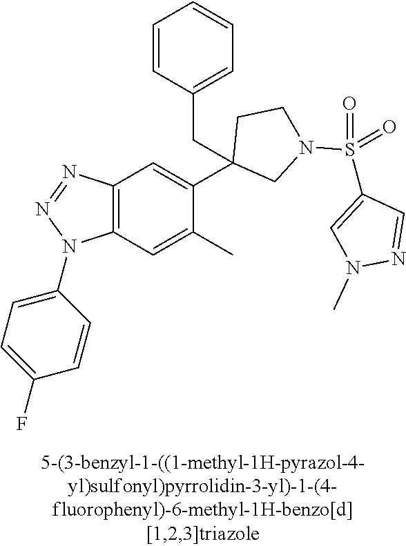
C12=C(C=C(C)C(C3(CC4=CC=CC=C4)CN(S(C4=CN(C)N=C4)(=O)=O)CC3)=C1)N(C1=CC=C(F)C=C1)N=N2
